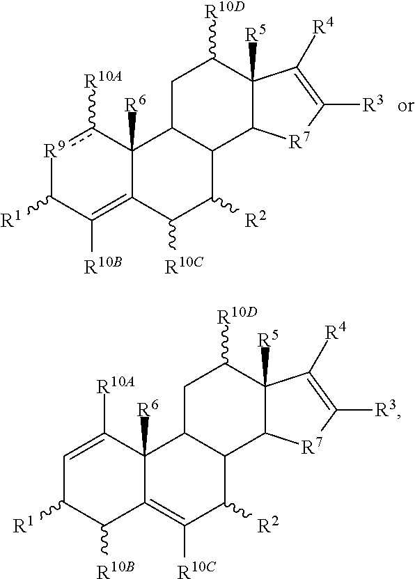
C1=C([R10A])C2([R6])C(=C([R10C])C([R2])C3C2CC([R10D])C2([R5])C3[R7]C([R3])=C2[R4])C([R10B])C1[R1].[R9]1c([R10A])C2([R6])C(=C([R10B])C1[R1])C([R10C])C([R2])C1C2CC([R10D])C2([R5])C1[R7]C([R3])=C2[R4]
